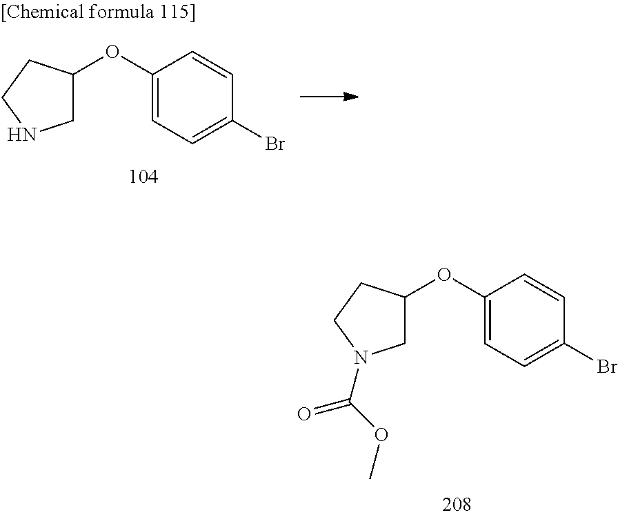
C1C(OC2=CC=C(Br)C=C2)CCN1.C1C(OC2=CC=C(Br)C=C2)CCN1C(OC)=O
